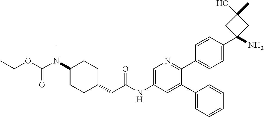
O=C(NC1=CN=C(C2=CC=C(C3(N)CC(C)(O)C3)C=C2)C(C2=CC=CC=C2)=C1)CC1CCC(N(C(OCC)=O)C)CC1
